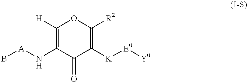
[A](NC1=C([H])OC([R2])=C([K][E0][Y0])C1=O)B
